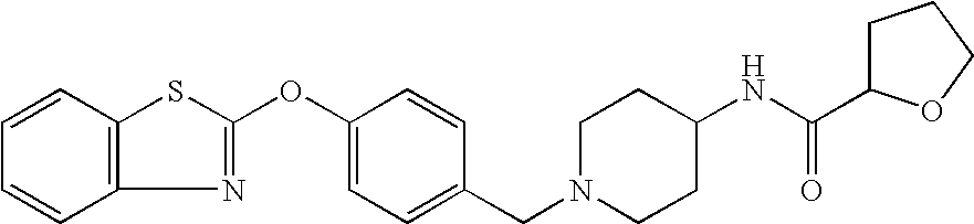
C12=C(C=CC=C1)SC(OC1=CC=C(CN3CCC(NC(C4CCCO4)=O)CC3)C=C1)=N2
